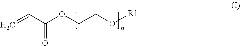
C=CC(OCCO[R1])=O
